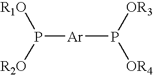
P([R1O])([R2O])[Ar]P([OR3])[OR4]
